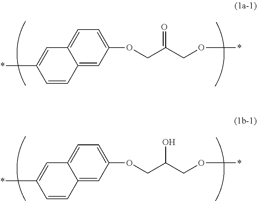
C12=CC(OCC(CO*)O)=CC=C1C=C(*)C=C2.C12=CC(OCC(CO*)=O)=CC=C1C=C(*)C=C2
